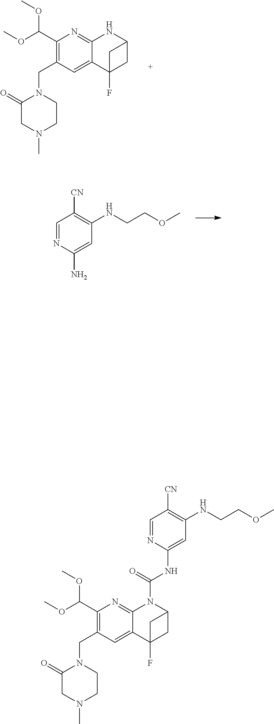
C(=O)(NC1=CC(NCCOC)=C([CN])C=N1)N1C2=NC(C(OC)OC)=C(CN3C(=O)CN(C)CC3)C=C2C2(F)CC1C2.C1(C(OC)OC)=C(CN2C(=O)CN(C)CC2)C=C2C(=N1)NC1CC2(F)C1.NC1=CC(NCCOC)=C([CN])C=N1
